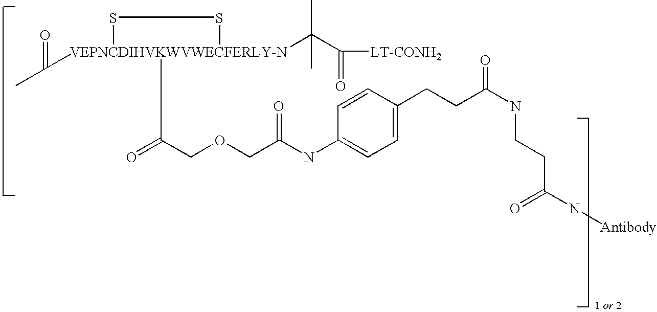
CC([VEPNCDIHVKWVWECFERLY-N]1(C(=O)COCC(NC2=CC=C(CCC(NCCC(N[Antibody])=O)=O)C=C2)=O)(C(C([LT-CONH2])=O)(C)C)SS1)=O
